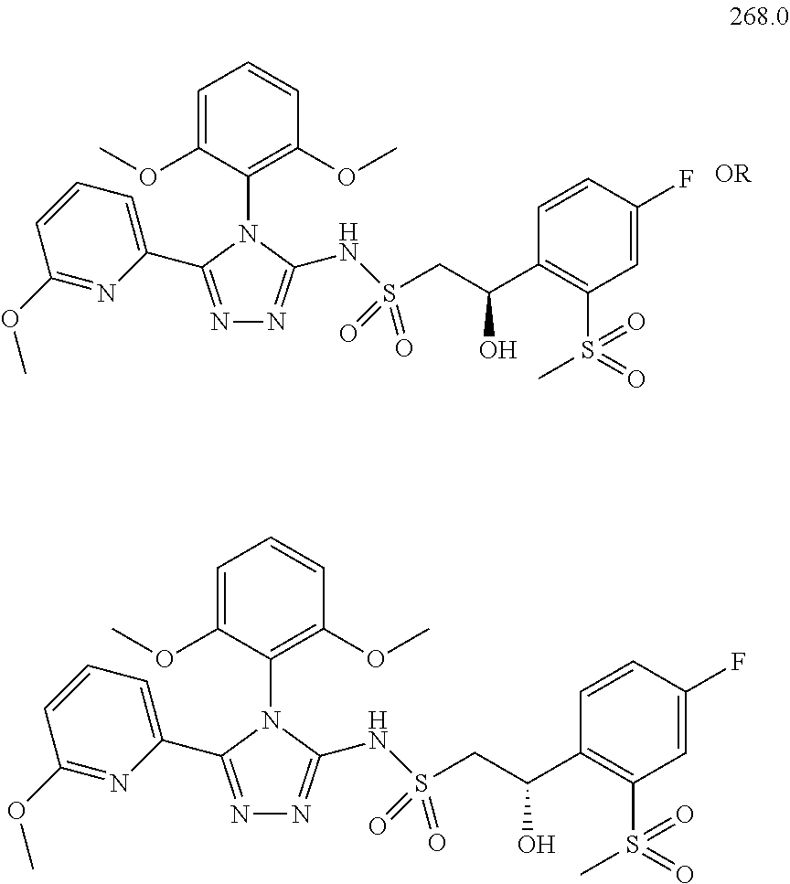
[OR].N1=C(C2=CC=CC(OC)=N2)N(C2=C(OC)C=CC=C2OC)C(NS(CC(C2=C(S(C)(=O)=O)C=C(F)C=C2)O)(=O)=O)=N1.N1=C(C2=CC=CC(OC)=N2)N(C2=C(OC)C=CC=C2OC)C(NS(CC(C2=C(S(C)(=O)=O)C=C(F)C=C2)O)(=O)=O)=N1
